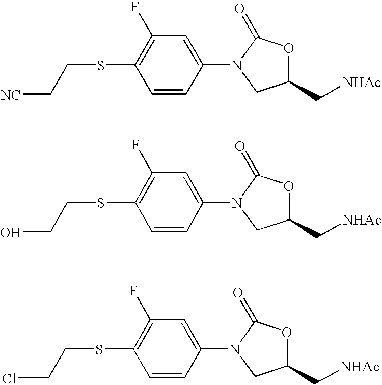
S(C1=C(F)C=C(N2CC(C[NHAc])OC2=O)C=C1)CC[NC].S(C1=C(F)C=C(N2CC(C[NHAc])OC2=O)C=C1)CCO.S(C1=C(F)C=C(N2CC(C[NHAc])OC2=O)C=C1)CCCl
